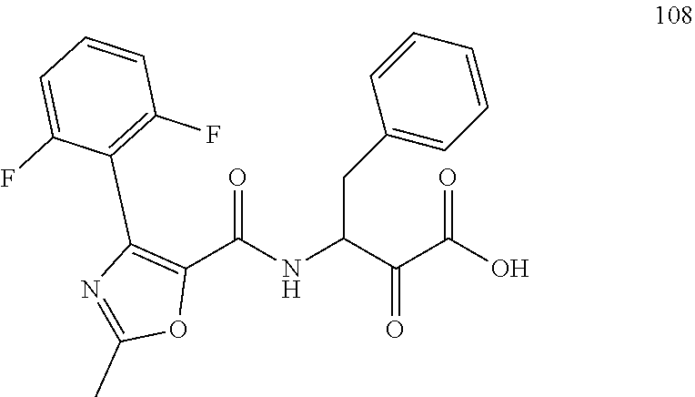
C1(C(NC(C(C(O)=O)=O)CC2=CC=CC=C2)=O)=C(C2=C(F)C=CC=C2F)N=C(C)O1
